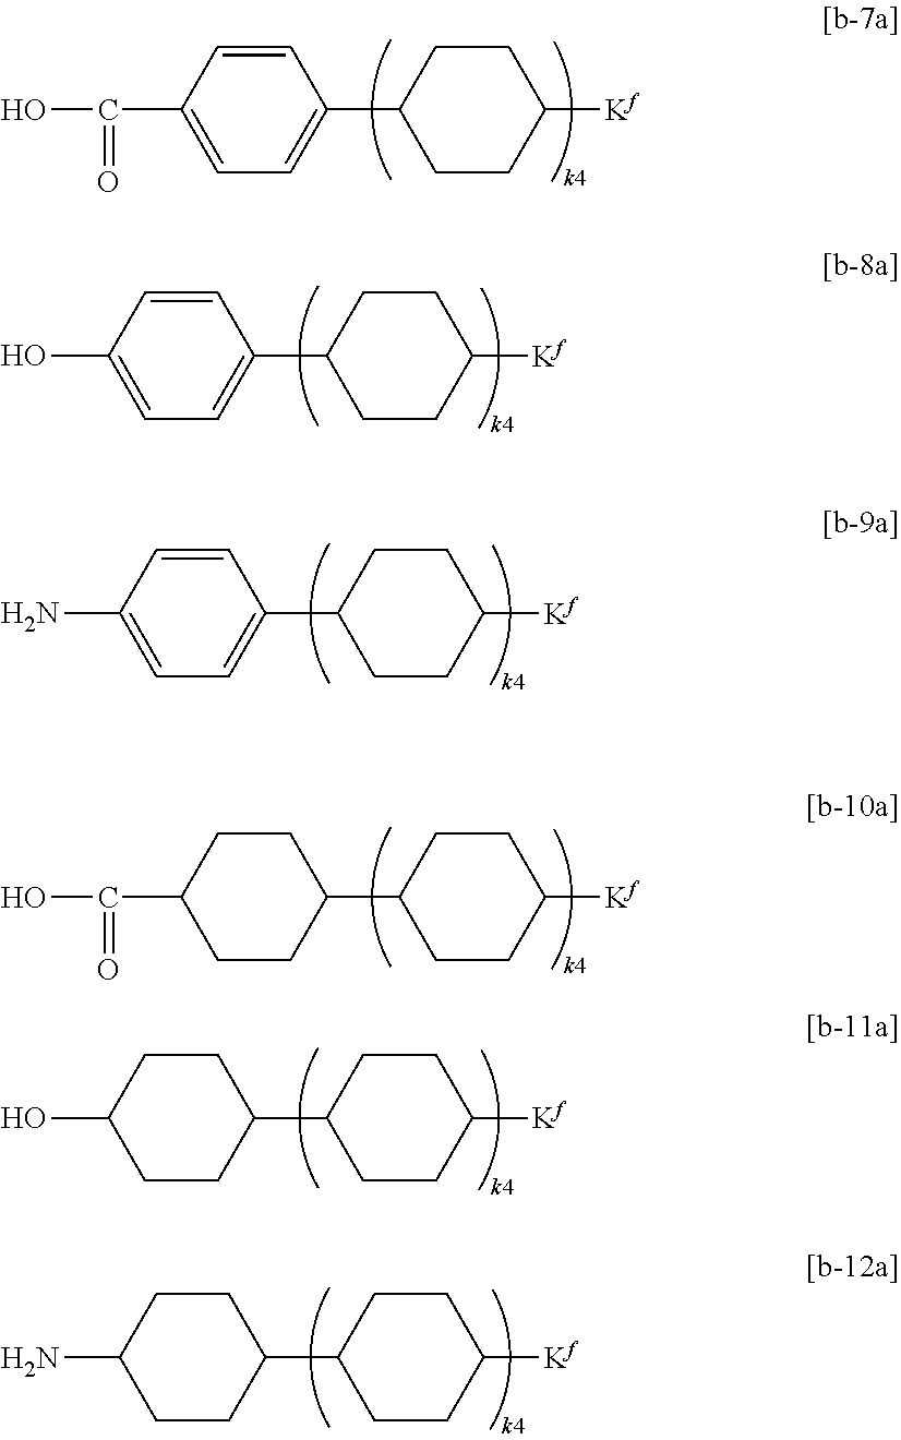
OC(=O)C1=CC=C(C2CCC([Kf])CC2)C=C1.OC1=CC=C(C2CCC([Kf])CC2)C=C1.NC1=CC=C(C2CCC([Kf])CC2)C=C1.OC(=O)C1CCC(C2CCC([Kf])CC2)CC1.OC1CCC(C2CCC([Kf])CC2)CC1.NC1CCC(C2CCC([Kf])CC2)CC1
